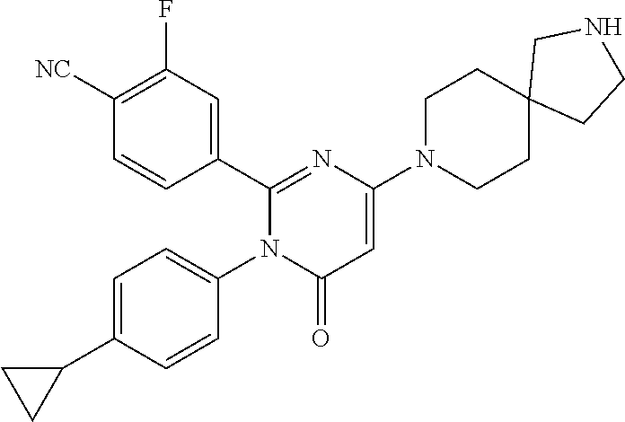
C1([NC])=C(F)C=C(C2=NC(N3CCC4(CC3)CCNC4)=CC(=O)N2C2=CC=C(C3CC3)C=C2)C=C1
